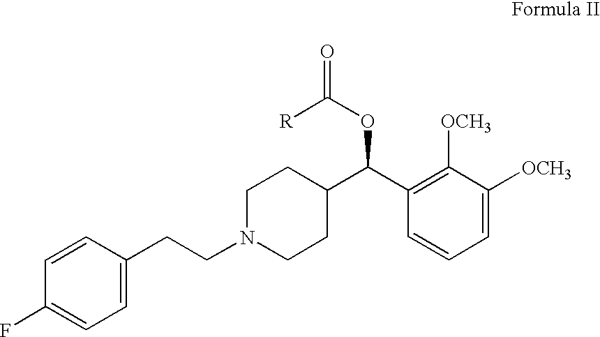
C1N(CCC2=CC=C(F)C=C2)CCC(C(C2=C([OCH3])C([OCH3])=CC=C2)OC(=O)[R])C1
